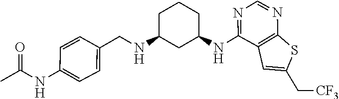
N(C1=NC=NC2=C1C=C(C[CF3])S2)C1CC(NCC2=CC=C(NC(C)=O)C=C2)CCC1
